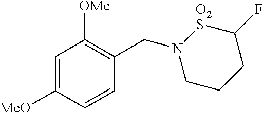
C1=C([MeO])C=CC(CN2CCCC(F)[O2S]2)=C1[OMe]
